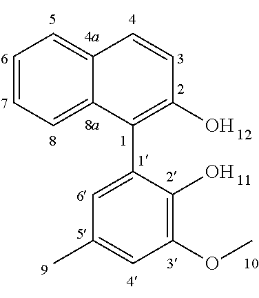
C1=CC=C2C(=C1)C=CC(O)=C2C1=CC(C)=CC(OC)=C1O
